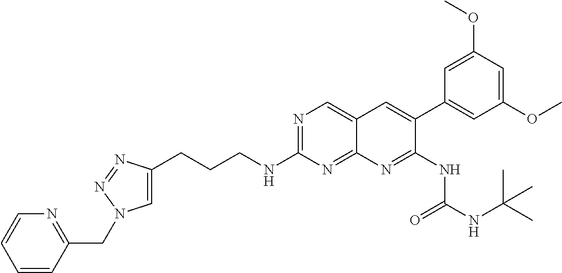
C(NC1=NC=C2C(=N1)N=C(NC(NC(C)(C)C)=O)C(C1=CC(OC)=CC(OC)=C1)=C2)CCC1=CN(CC2=NC=CC=C2)N=N1
